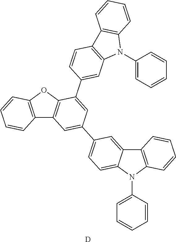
C1=C(N2C3=C(C4=CC(C5=CC6=C(C(C7=CC8=C(C=C7)C7=C(N8C8=CC=CC=C8)C=CC=C7)=C5)OC5=C6C=CC=C5)=CC=C24)C=CC=C3)C=CC=C1.[D]
